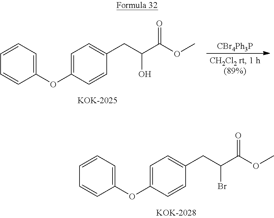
C1(OC2=CC=C(CC(C(OC)=O)Br)C=C2)=CC=CC=C1.C1(OC2=CC=C(CC(C(OC)=O)O)C=C2)=CC=CC=C1.[CBr4Ph3P]
